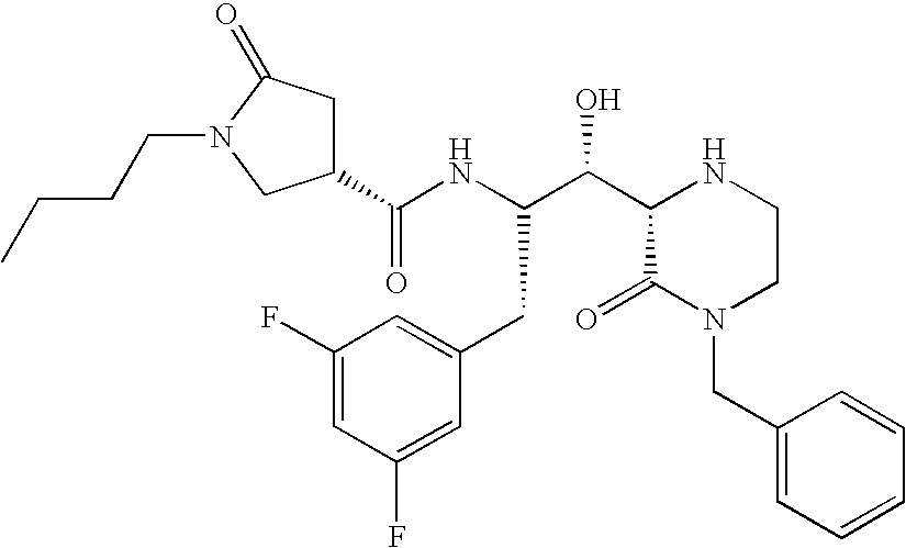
C1(C(NC(C(C2C(=O)N(CC3=CC=CC=C3)CCN2)O)CC2=CC(F)=CC(F)=C2)=O)CC(=O)N(CCCC)C1
